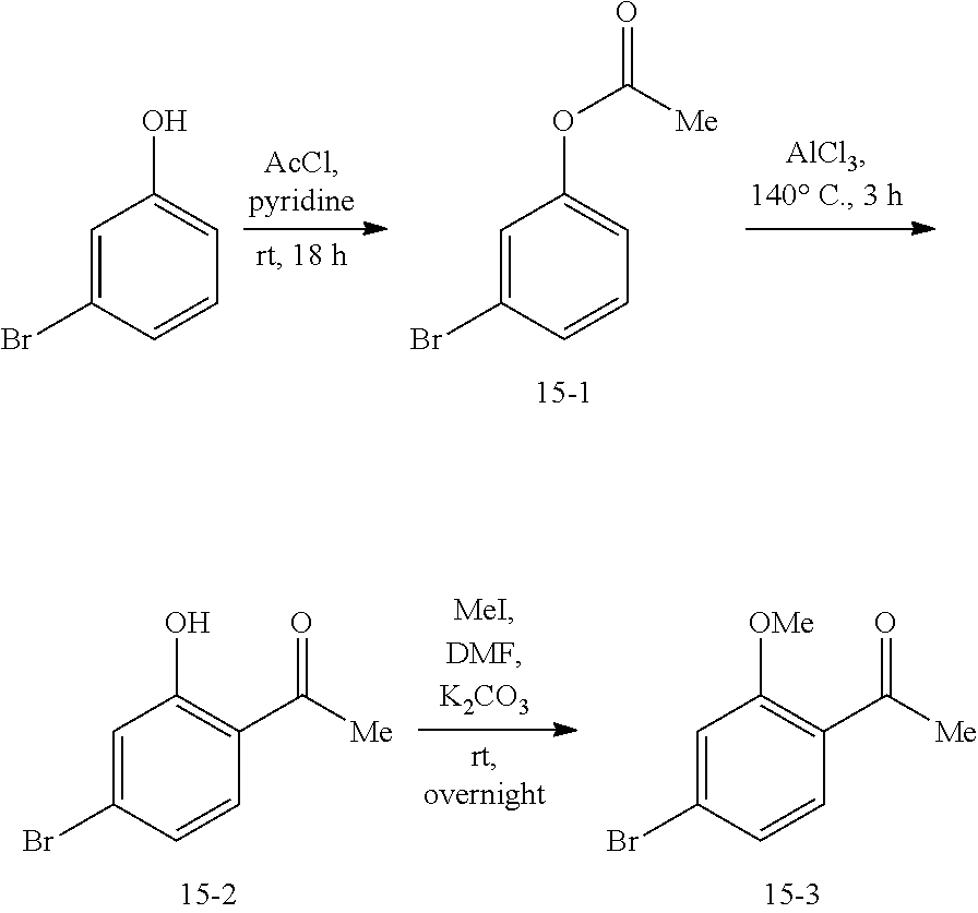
C1=C(Br)C=CC=C1O.C1=C(Br)C=CC=C1OC([Me])=O.C1=C(Br)C=CC(C([Me])=O)=C1O.C1=C(Br)C=CC(C([Me])=O)=C1[OMe]
